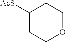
C1([AcS])CCOCC1
